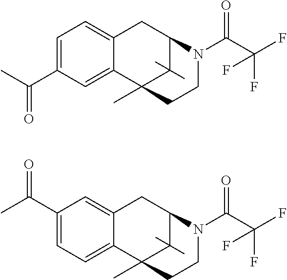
C1=C(C(C)=O)C=C2C(=C1)CC1N(C(C(F)(F)F)=O)CCC2(C)C1(C)C.C1(C(C)=O)=CC=C2C(=C1)CC1N(C(C(F)(F)F)=O)CCC2(C)C1(C)C
